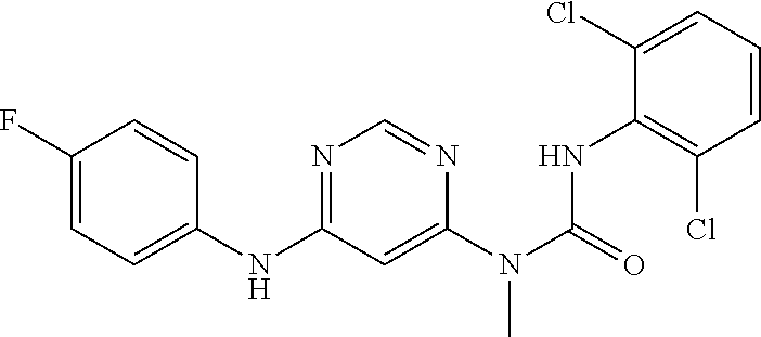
C1=C(F)C=CC(NC2=NC=NC(N(C(=O)NC3=C(Cl)C=CC=C3Cl)C)=C2)=C1
